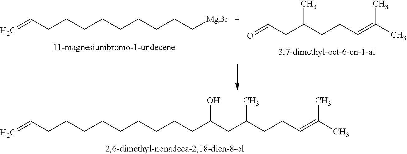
C=CCCCCCCCCCC(CC(CCC=C(C)C)C)O.C=CCCCCCCCCC[MgBr].O=CCC(CCC=C(C)C)C
